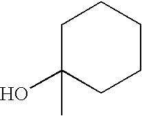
C1C(O)(C)CCCC1
